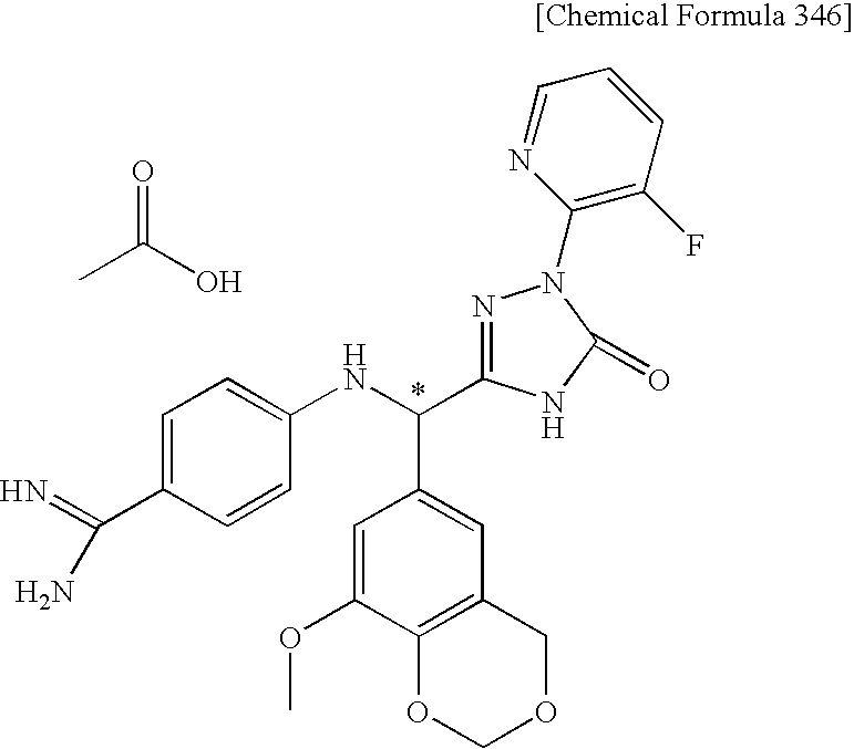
C1=C(C(=N)N)C=CC(NC(C2=CC3=C(C(OC)=C2)OCOC3)C2=NN(C3=C(F)C=CC=N3)C(=O)N2)=C1.CC(O)=O
